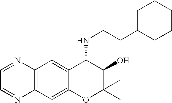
C12=C(C=C3C(=C1)C(NCCC1CCCCC1)C(O)C(C)(C)O3)N=CC=N2
